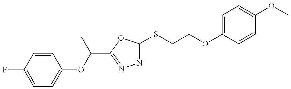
C1=C(F)C=CC(OC(C)C2=NN=C(SCCOC3=CC=C(OC)C=C3)O2)=C1
